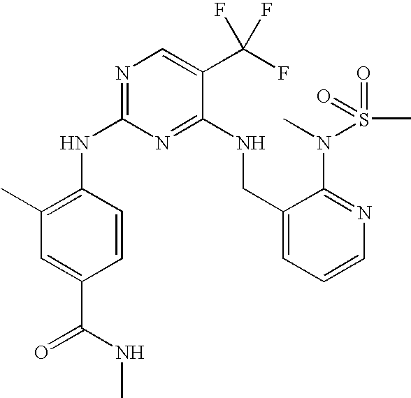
C1(NC2=NC=C(C(F)(F)F)C(NCC3=CC=CN=C3N(C)S(C)(=O)=O)=N2)=C(C)C=C(C(NC)=O)C=C1
